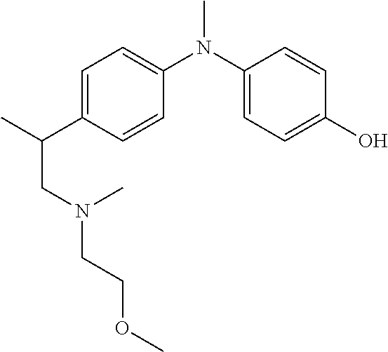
N(CCOC)(CC(C1=CC=C(N(C)C2=CC=C(O)C=C2)C=C1)C)C
